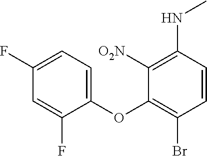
C1=C(F)C=C(F)C(OC2=C(Br)C=CC(NC)=C2[O2N])=C1
